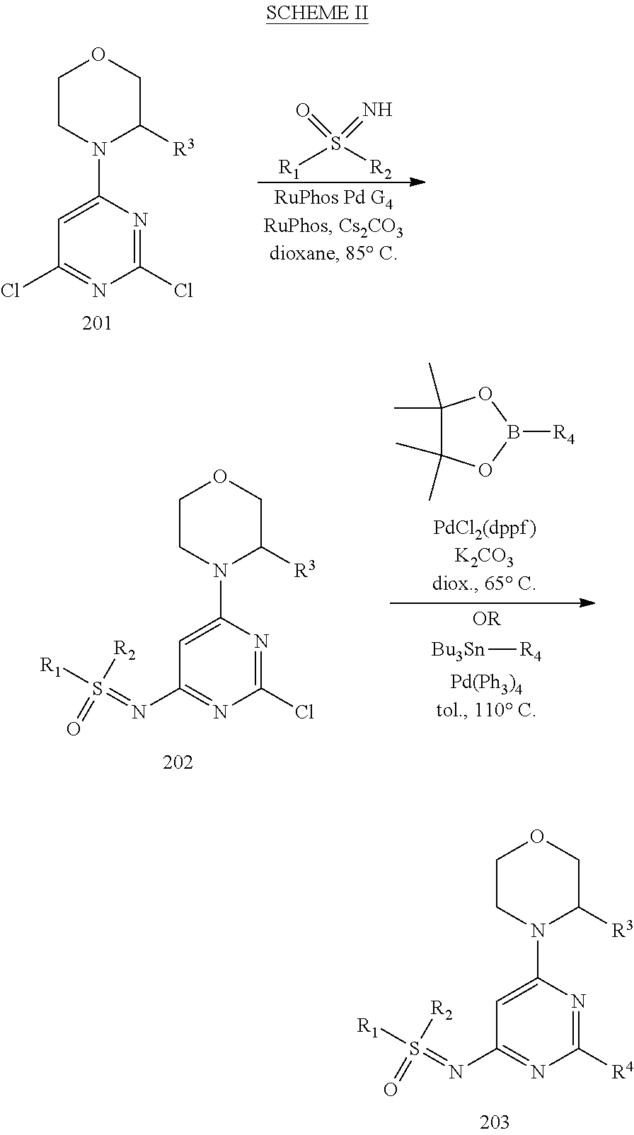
C1(Cl)=NC(N2CCOCC2[R3])=CC(Cl)=N1.[R1]S([R2])(=O)=N.S([R2])([R1])(=O)=NC1=NC([R4])=NC(N2CCOCC2[R3])=C1.S([R2])([R1])(=O)=NC1=NC(Cl)=NC(N2CCOCC2[R3])=C1.C1(C)(C)C(C)(C)OB([R4])O1.[Bu3Sn][R4]
